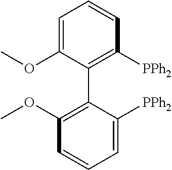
C1=C(OC)C(C2=C(OC)C=CC=C2[PPh2])=C([PPh2])C=C1
